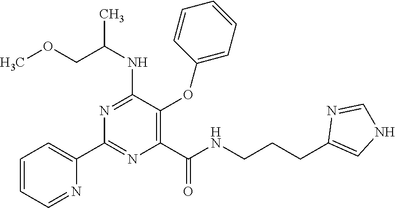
C1(C(NCCCC2=CNC=N2)=O)=C(OC2=CC=CC=C2)C(NC(C)COC)=NC(C2=CC=CC=N2)=N1
